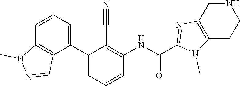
C1(C2=CC=CC3=C2C=NN3C)=CC=CC(NC(C2=NC3=C(N2C)CCNC3)=O)=C1C#N
